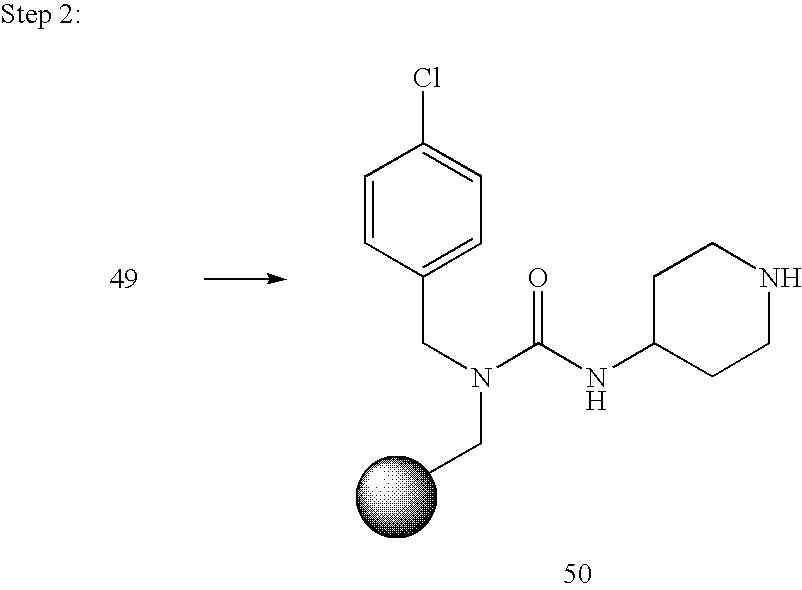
CCN(C(NC1CCNCC1)=O)CC1=CC=C(Cl)C=C1
